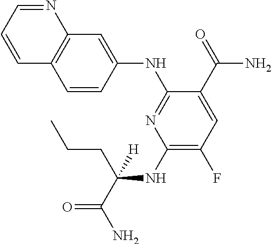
C1(NC(CCC)([H])C(=O)N)=C(F)C=C(C(N)=O)C(NC2=CC3=C(C=C2)C=CC=N3)=N1
